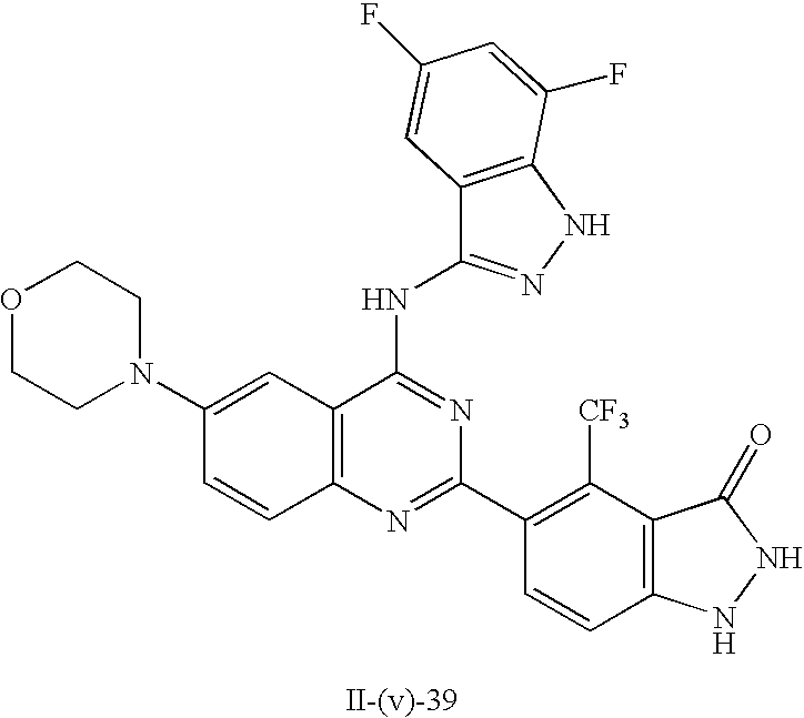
C12=C(N=C(C3=C([CF3])C4=C(C=C3)NNC4=O)N=C1NC1=NNC3=C1C=C(F)C=C3F)C=CC(N1CCOCC1)=C2
